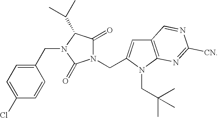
C1(CN2C(C(C)C)C(=O)N(CC3=CC4=C(N3CC(C)(C)C)N=C([CN])N=C4)C2=O)=CC=C(Cl)C=C1
